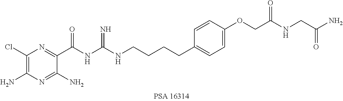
C1(Cl)=C(N)N=C(N)C(C(NC(NCCCCC2=CC=C(OCC(NCC(N)=O)=O)C=C2)=N)=O)=N1
